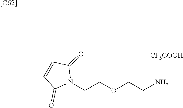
N1(CCOCCN)C(=O)C=CC1=O.[CF3COOH].[[C62]]
